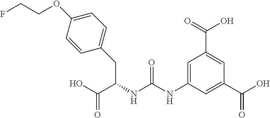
C1(CC(NC(NC2=CC(C(=O)O)=CC(C(=O)O)=C2)=O)C(O)=O)=CC=C(OCCF)C=C1
